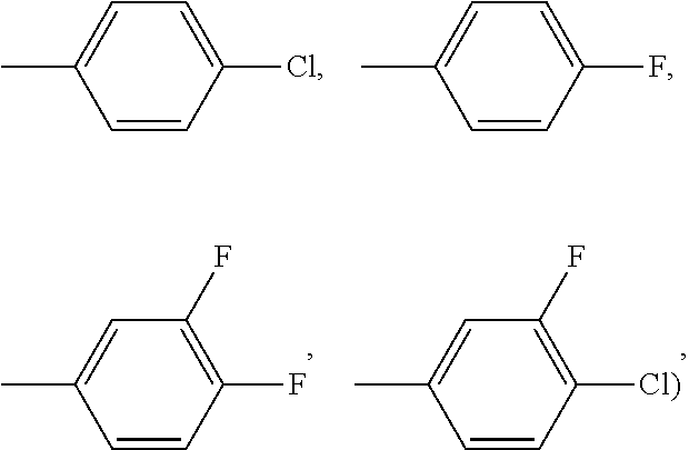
C1=CC(Cl)=CC=C1C.C1=CC(F)=CC=C1C.C1=CC([Cl)])=C(F)C=C1C.C1=CC(F)=C(F)C=C1C
